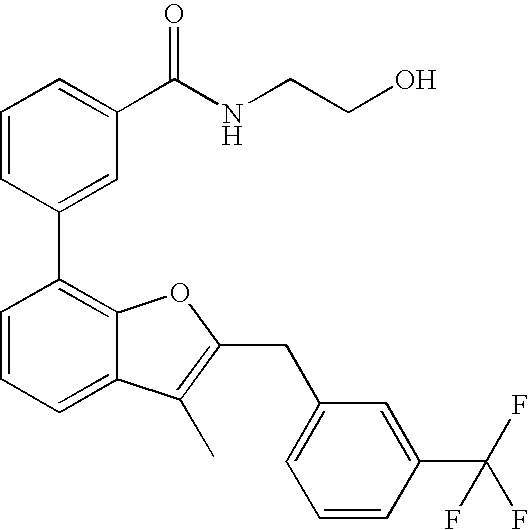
C1=CC(C2=C3C(=CC=C2)C(C)=C(CC2=CC=CC(C(F)(F)F)=C2)O3)=CC(C(NCCO)=O)=C1
